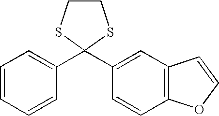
C1=CC=CC(C2(C3=CC4=C(C=C3)OC=C4)SCCS2)=C1
